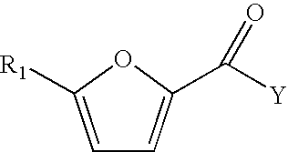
C1=C([R1])OC(C([Y])=O)=C1
